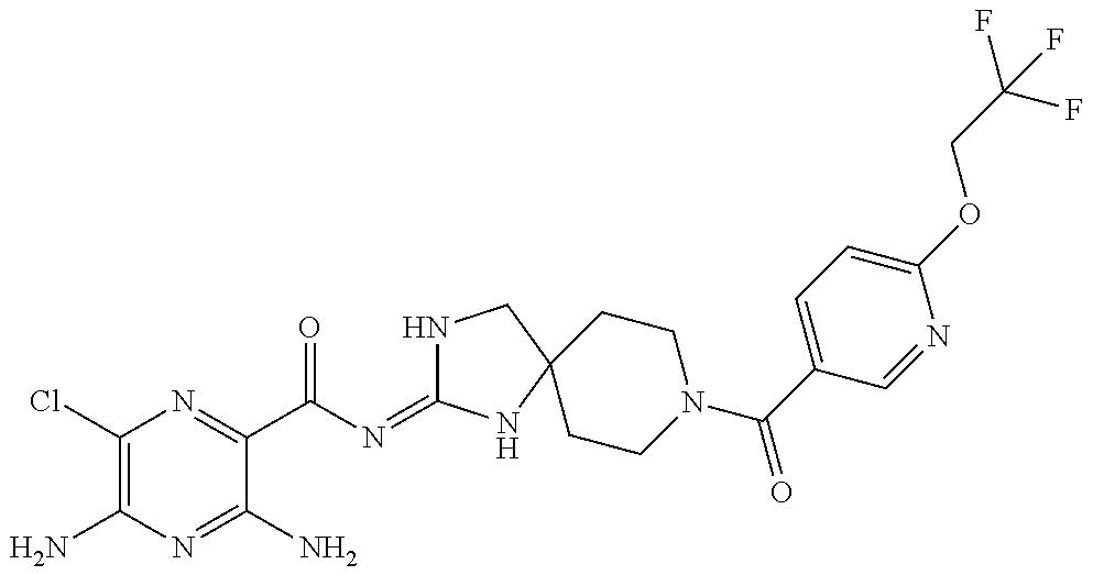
C1(Cl)=C(N)N=C(N)C(C(N=C2NCC3(N2)CCN(C(=O)C2=CC=C(OCC(F)(F)F)N=C2)CC3)=O)=N1
